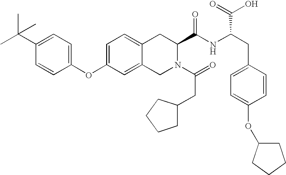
C12=CC=C(OC3=CC=C(C(C)(C)C)C=C3)C=C1CN(C(=O)CC1CCCC1)C(C(NC(C(O)=O)CC1=CC=C(OC3CCCC3)C=C1)=O)C2
